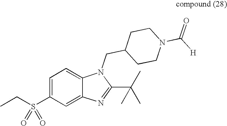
CCS(C1=CC=C2C(=C1)N=C(C(C)(C)C)N2CC1CCN(C([H])=O)CC1)(=O)=O
